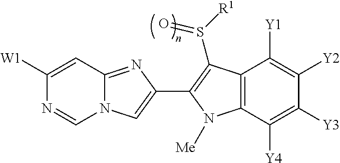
C1([W1])=CC2=NC(C3=C(S(=O)[R1])C4=C(C([Y4])=C([Y3])C([Y2])=C4[Y1])N3[Me])=CN2C=N1
